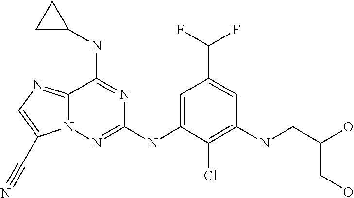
C12=NC=C(C#N)N1N=C(NC1=CC(C(F)F)=CC(NCC(O)CO)=C1Cl)N=C2NC1CC1
